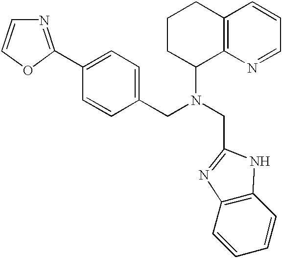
N(C1CCCC2=C1N=CC=C2)(CC1=NC2=C(C=CC=C2)N1)CC1=CC=C(C2=NC=CO2)C=C1
